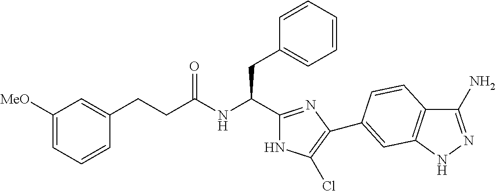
C(NC(CC1=CC=CC=C1)C1=NC(C2=CC3=C(C(N)=NN3)C=C2)=C(Cl)N1)(=O)CCC1=CC([MeO])=CC=C1
